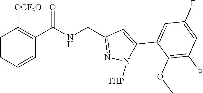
C1=CC=CC(C(NCC2=NN([THP])C(C3=CC(F)=CC(F)=C3OC)=C2)=O)=C1[OCF3O]
